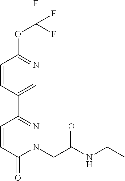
C1=CC(C2=NN(CC(NCC)=O)C(=O)C=C2)=CN=C1OC(F)(F)F
